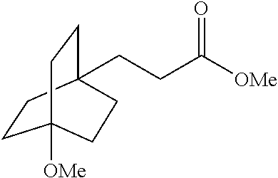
C1CC2(CCC([OMe])=O)CCC1([OMe])CC2
